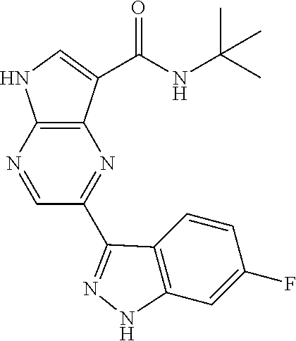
C1=NC2=C(N=C1C1=NNC3=C1C=CC(F)=C3)C(C(NC(C)(C)C)=O)=CN2
